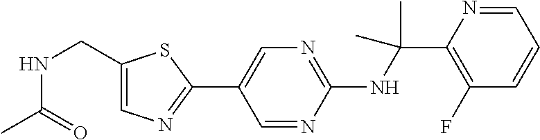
C1(NC(C2=C(F)C=CC=N2)(C)C)=NC=C(C2=NC=C(CNC(C)=O)S2)C=N1
